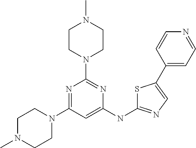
C1N(C)CCN(C2=NC(N3CCN(C)CC3)=NC(NC3=NC=C(C4=CC=NC=C4)S3)=C2)C1
